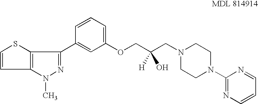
C1=CSC2=C1N(C)N=C2C1=CC(OCC(CN2CCN(C3=NC=CC=N3)CC2)([H])O)=CC=C1
